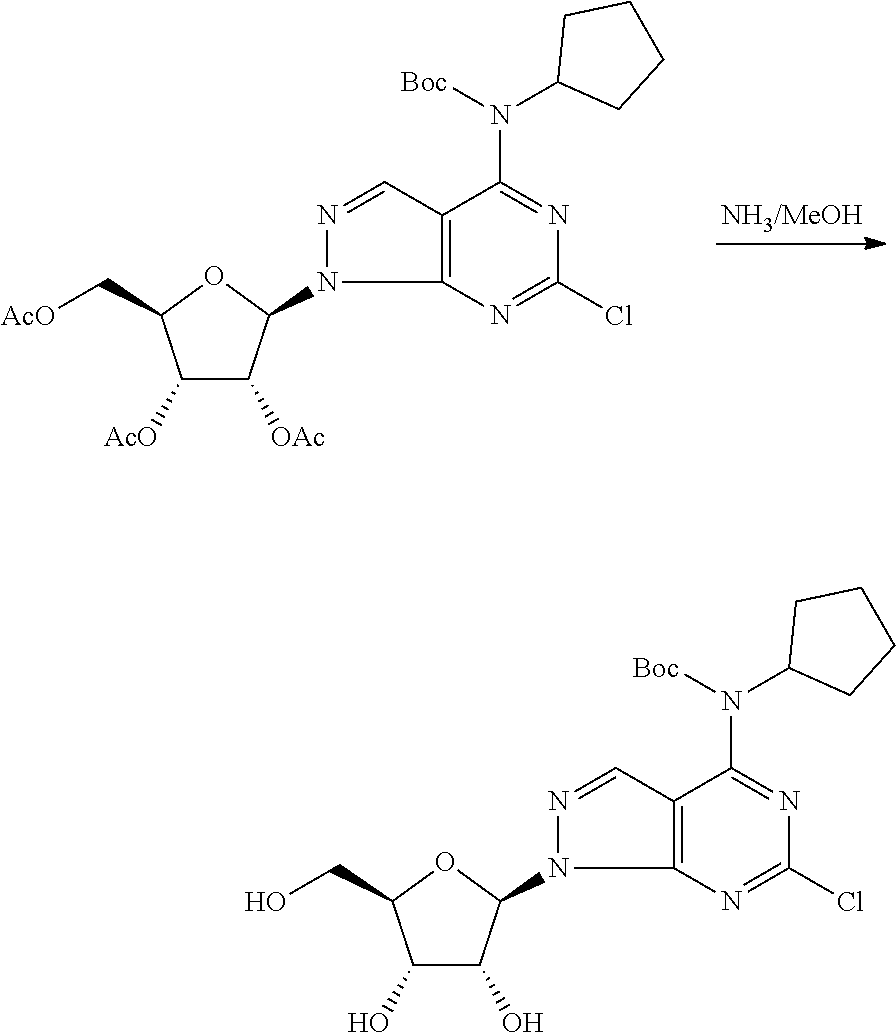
C1([AcO])C([OAc])C(N2C3=C(C(N(C4CCCC4)[Boc])=NC(Cl)=N3)C=N2)OC1C[AcO].C1(O)C(O)C(N2C3=C(C(N(C4CCCC4)[Boc])=NC(Cl)=N3)C=N2)OC1CO
